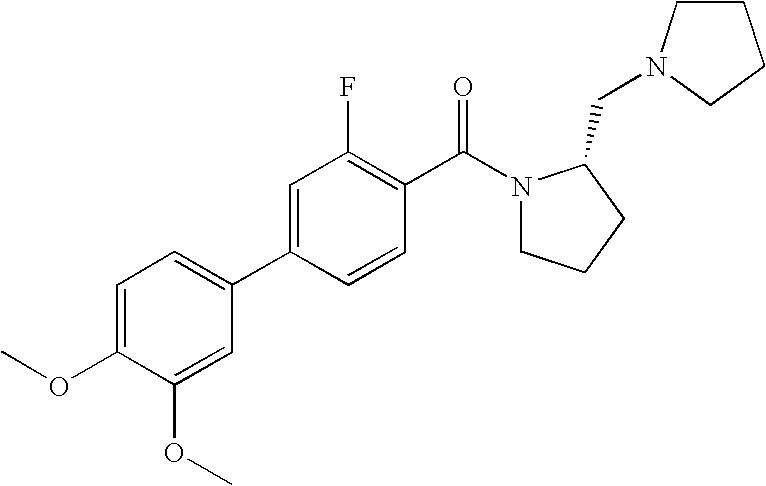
C1=C(OC)C(OC)=CC(C2=CC(F)=C(C(=O)N3CCCC3CN3CCCC3)C=C2)=C1
